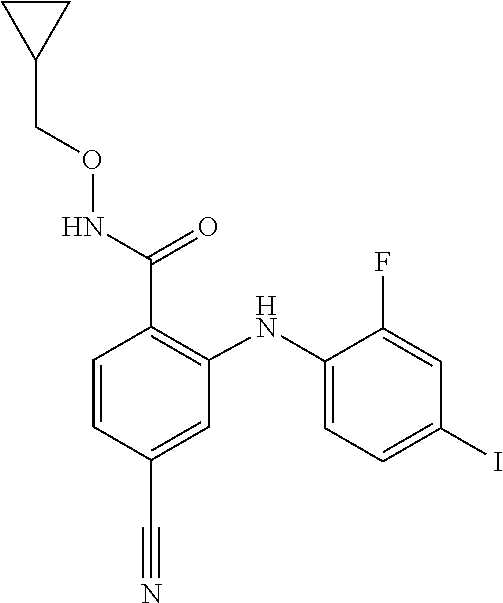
C1(F)=CC(I)=CC=C1NC1=C(C(=O)NOCC2CC2)C=CC(C#N)=C1
